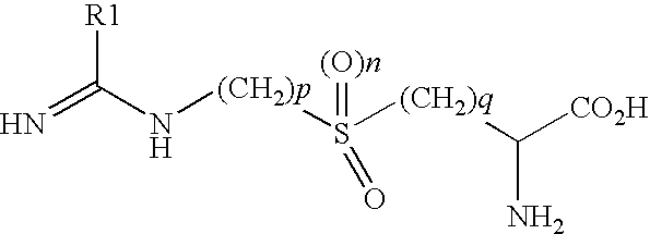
N=C(N[(CH2)p]S(=[(O)n])(=O)[(CH2)q]C(N)[CO2H])[R1]
